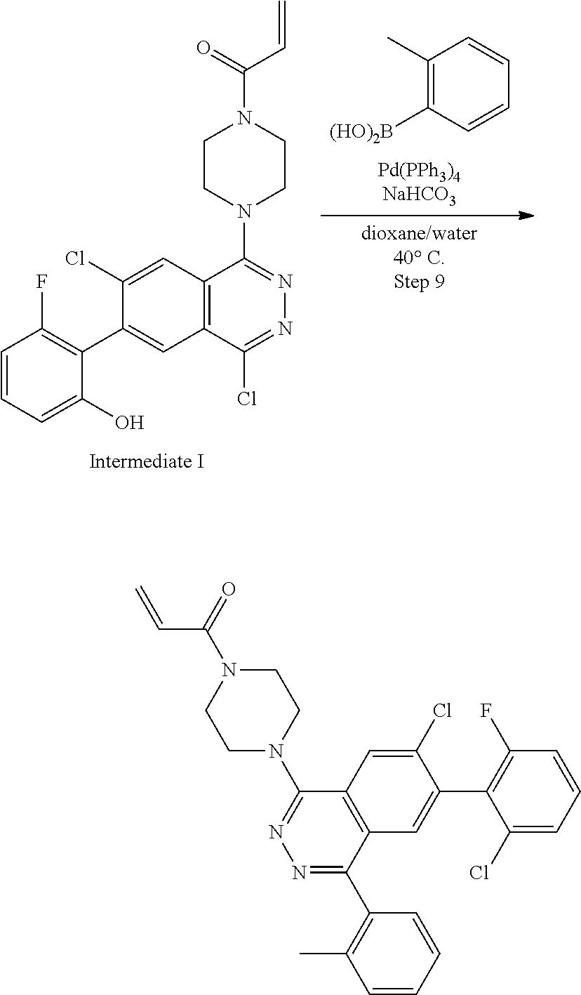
[Pd(PPh3)4NaHCO3].C1(C)=C([(HO)2B])C=CC=C1.[dioxane/water40 C.Step 9].C1(C2=C(F)C=CC=C2O)=CC2=C(C=C1Cl)C(N1CCN(C(=O)C=C)CC1)=NN=C2Cl.N1=C(C2=C(C)C=CC=C2)C2=C(C(N3CCN(C(=O)C=C)CC3)=N1)C=C(Cl)C(C1=C(F)C=CC=C1Cl)=C2
